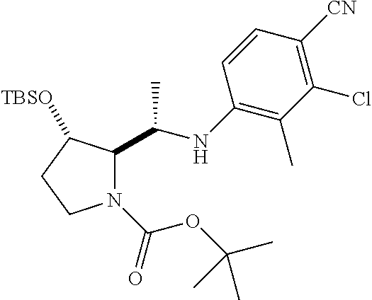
N1(C(=O)OC(C)(C)C)C(C(NC2=C(C)C(Cl)=C([CN])C=C2)C)C([TBSO])CC1
